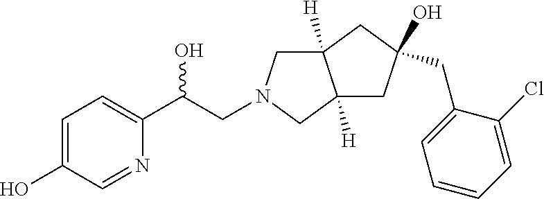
C(C(C1=CC=C(O)C=N1)O)N1CC2([H])C([H])(C1)CC(CC1=CC=CC=C1Cl)(O)C2
